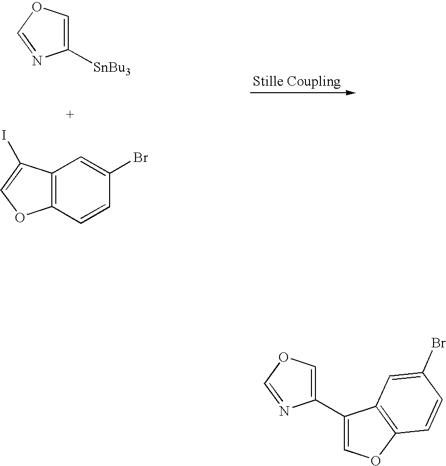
C12=C(C=CC(Br)=C1)OC=C2I.C1([SnBu3])=COC=N1.C1(C2=COC3=C2C=C(Br)C=C3)=COC=N1
